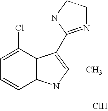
Cl.C1(Cl)=CC=CC2=C1C(C1=NCCN1)=C(C)N2
